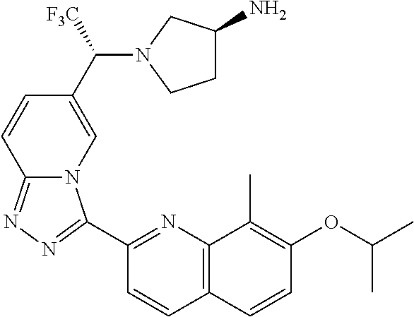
C1(C2=NN=C3N2C=C(C(N2CCC(N)C2)[F3C])C=C3)=NC2=C(C=C1)C=CC(OC(C)C)=C2C
